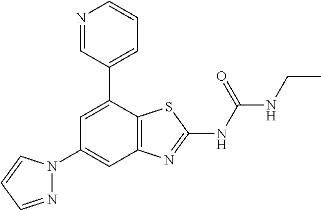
N1=CC(C2=CC(N3N=CC=C3)=CC3=C2SC(NC(NCC)=O)=N3)=CC=C1
